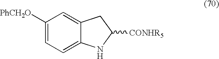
C1([PhCH2O])=CC=C2C(=C1)CC([CONHR5])N2
